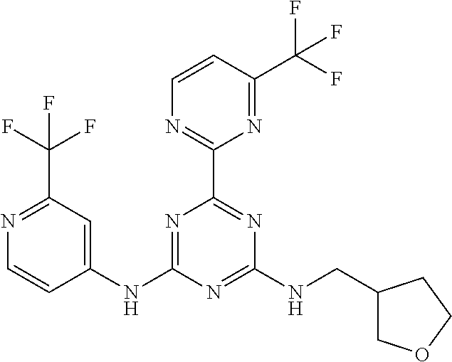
N1=C(NC2=CC(C(F)(F)F)=NC=C2)N=C(NCC2COCC2)N=C1C1=NC=CC(C(F)(F)F)=N1
